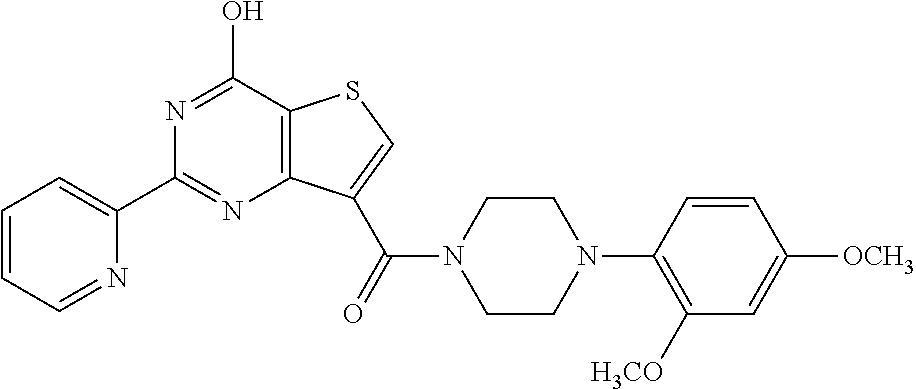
C1=CC=NC(C2=NC3=C(C(O)=N2)SC=C3C(=O)N2CCN(C3=C([H3CO])C=C([OCH3])C=C3)CC2)=C1
